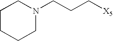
N1(CCC[X5])CCCCC1
